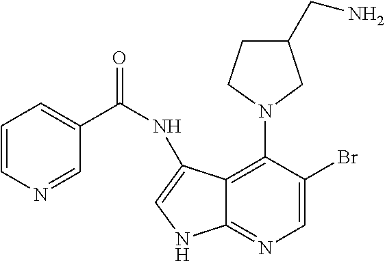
C1=C(Br)C(N2CC(CN)CC2)=C2C(=N1)NC=C2NC(=O)C1=CC=CN=C1
